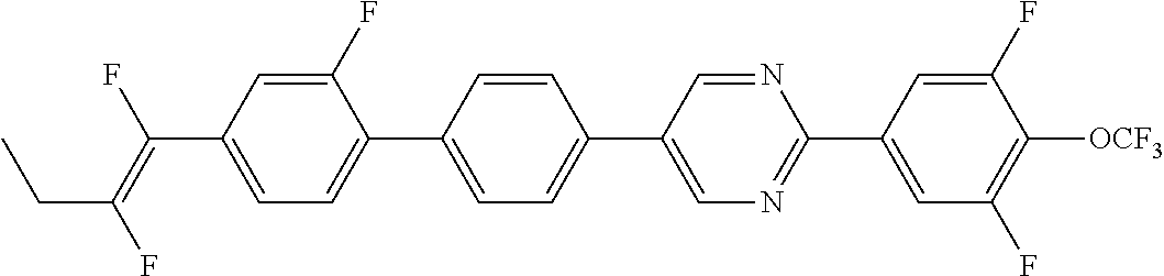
C(C1=CC=C(C2=CC=C(C3=CN=C(C4=CC(F)=C([OCF3])C(F)=C4)N=C3)C=C2)C(F)=C1)(=C(F)CC)F
